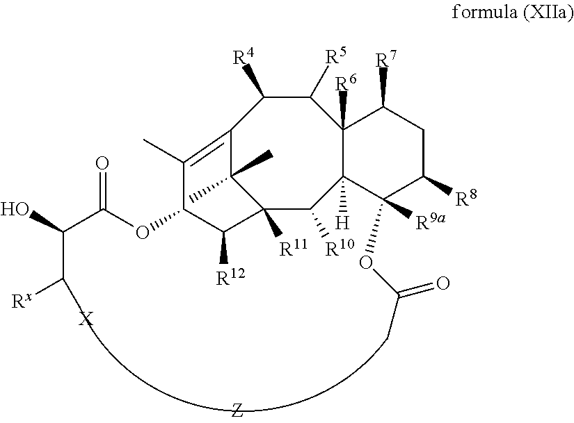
C12=C(C)C(OC(C(O)C([Rx])[X])=O)C([R12])C([R11])(C1(C)C)C([R10])C1([H])C([R6])(C([R5])C2[R4])C([R7])CC([R8])C1([R9a])OC(=O)C
